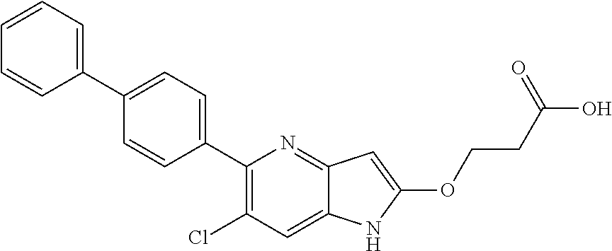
C1(C2=CC=C(C3=CC=CC=C3)C=C2)=C(Cl)C=C2C(=N1)C=C(OCCC(O)=O)N2
